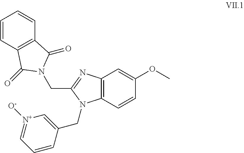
C1=CC(OC)=CC2=C1N(CC1=C[N+]([O-])=CC=C1)C(CN1C(=O)C3=C(C1=O)C=CC=C3)=N2
